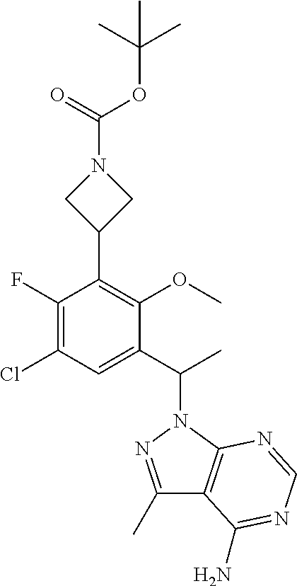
C1(F)=C(Cl)C=C(C(C)N2C3=C(C(C)=N2)C(N)=NC=N3)C(OC)=C1C1CN(C(OC(C)(C)C)=O)C1
